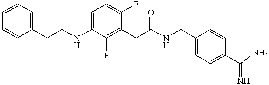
C1(CCNC2=CC=C(F)C(CC(=O)NCC3=CC=C(C(N)=N)C=C3)=C2F)=CC=CC=C1
